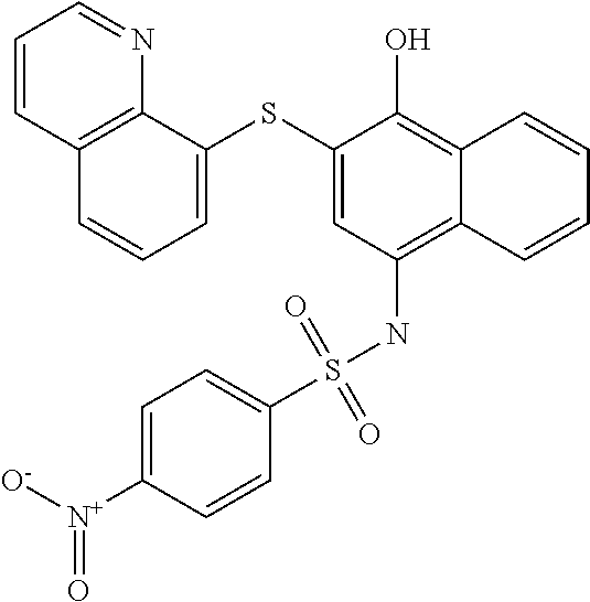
C1=C(SC2=CC(NS(C3=CC=C([N+]([O-])=O)C=C3)(=O)=O)=C3C(=C2O)C=CC=C3)C2=C(C=C1)C=CC=N2
